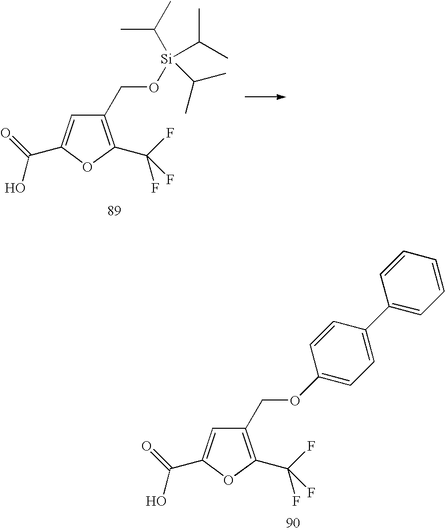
C1(COC2=CC=C(C3=CC=CC=C3)C=C2)=C(C(F)(F)F)OC(C(=O)O)=C1.C1(CO[Si](C(C)C)(C(C)C)C(C)C)=C(C(F)(F)F)OC(C(=O)O)=C1
